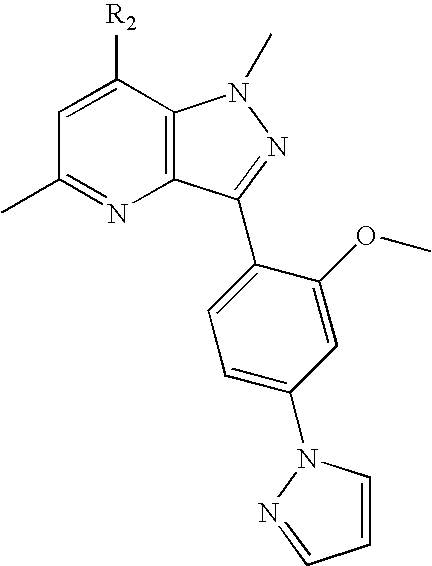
C12=C(C([R2])=CC(C)=N1)N(C)N=C2C1=CC=C(N2C=CC=N2)C=C1OC
